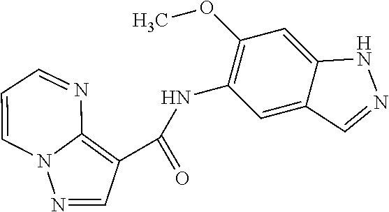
O(C1=C(NC(C2=C3N(N=C2)C=CC=N3)=O)C=C2C(=C1)NN=C2)C
